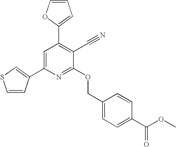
C1=C(C2=CSC=C2)N=C(OCC2=CC=C(C(OC)=O)C=C2)C(C#N)=C1C1=CC=CO1
